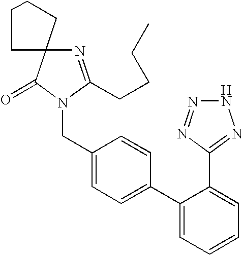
C(C1=CC=C(C2=CC=CC=C2C2=NNN=N2)C=C1)N1C(CCCC)=NC2(C1=O)CCCC2
